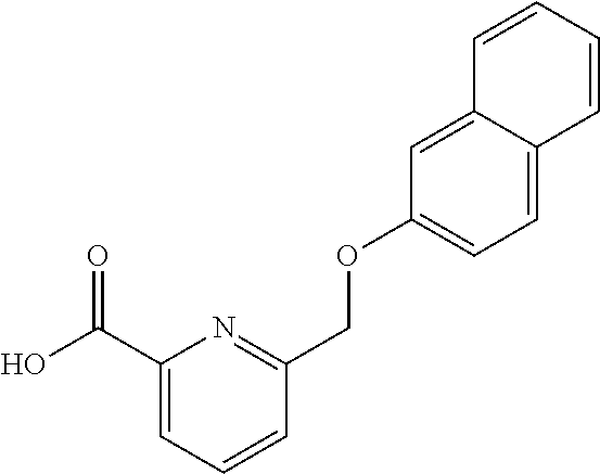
OC(C1=CC=CC(COC2=CC=C3C(=C2)C=CC=C3)=N1)=O
